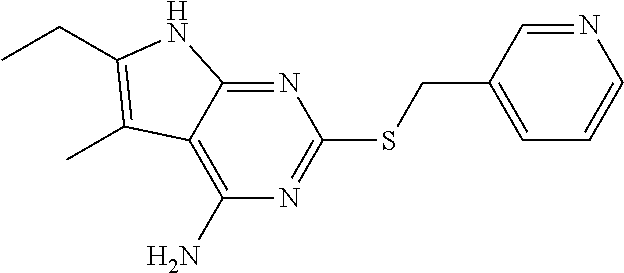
N1=C2C(=C(N)N=C1SCC1=CC=CN=C1)C(C)=C(CC)N2
